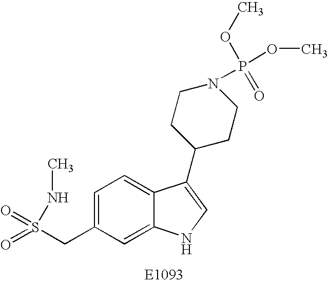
C1=C(CS(=O)(=O)NC)C=C2C(=C1)C(C1CCN(P(OC)(=O)OC)CC1)=CN2
